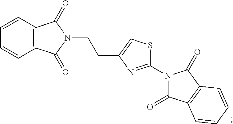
C12=C(C=CC=C1)C(=O)N(CCC1=CSC(N3C(=O)C4=C(C3=O)C=CC=C4)=N1)C2=O
